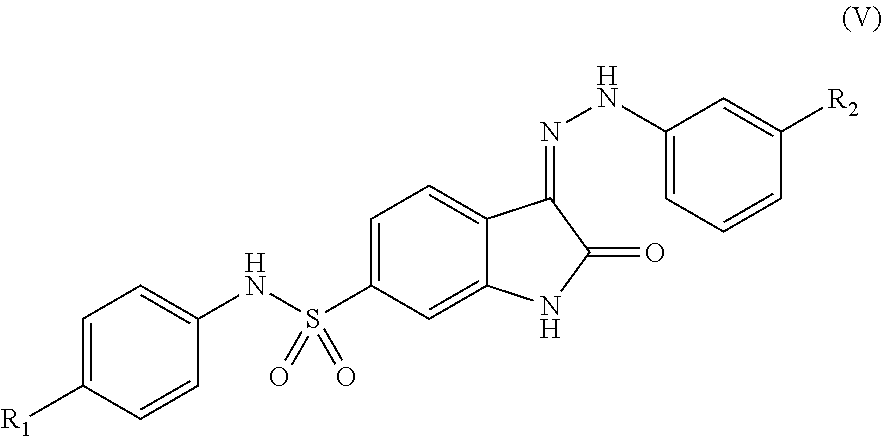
C1=C([R1])C=CC(NS(C2=CC=C3C(=C2)NC(=O)C3=NNC2=CC=CC([R2])=C2)(=O)=O)=C1
